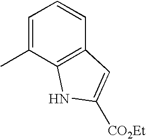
C1=C(C)C2=C(C=C1)C=C([CO2Et])N2
